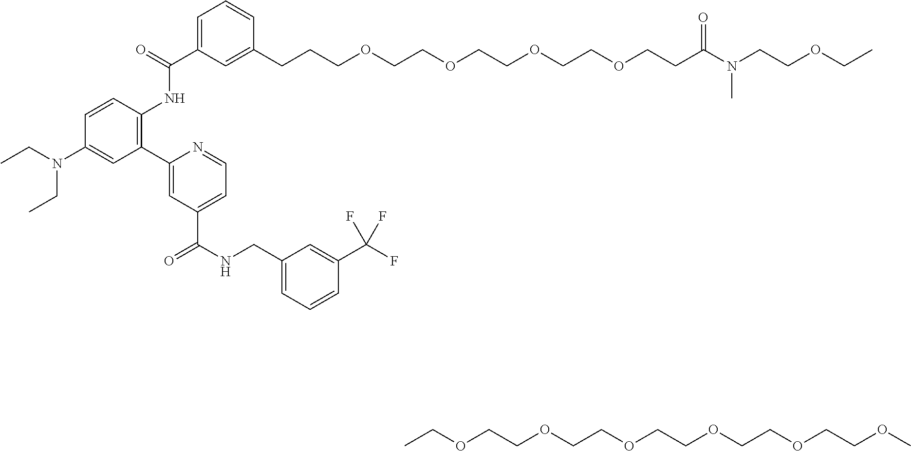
C1=C(C(=O)NC2=C(C3=CC(C(NCC4=CC=CC(C(F)(F)F)=C4)=O)=CC=N3)C=C(N(CC)CC)C=C2)C=C(CCCOCCOCCOCCOCCC(N(C)CCOCC)=O)C=C1.C(COCCOCCOCCOC)OCCOCC
